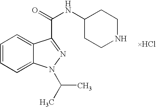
C1=CC=C2C(=C1)C(C(=O)NC1CCNCC1)=NN2C(C)C
